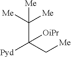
C(C(C[Me])([Pyd])[OiPr])([Me])([Me])[Me]
